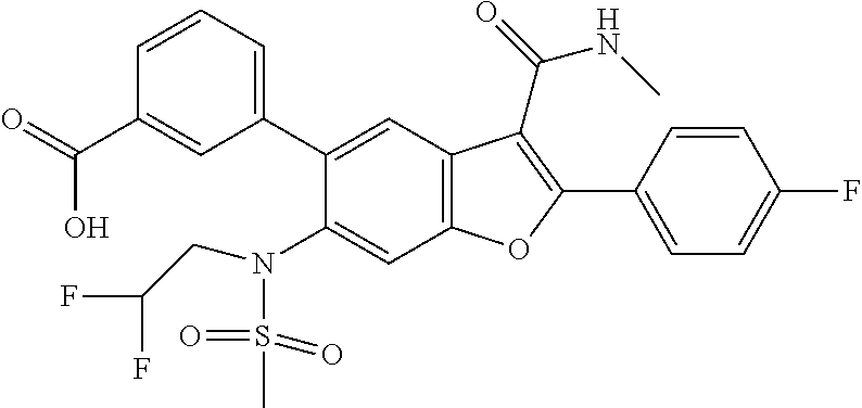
C1=CC(C2=C(C(=O)NC)C3=C(C=C(N(S(=O)(C)=O)CC(F)F)C(C4=CC=CC(C(=O)O)=C4)=C3)O2)=CC=C1F
